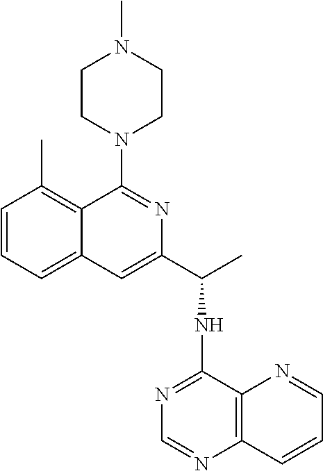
CC1=C2C(=CC=C1)C=C(C(C)NC1=NC=NC3=C1N=CC=C3)N=C2N1CCN(C)CC1
